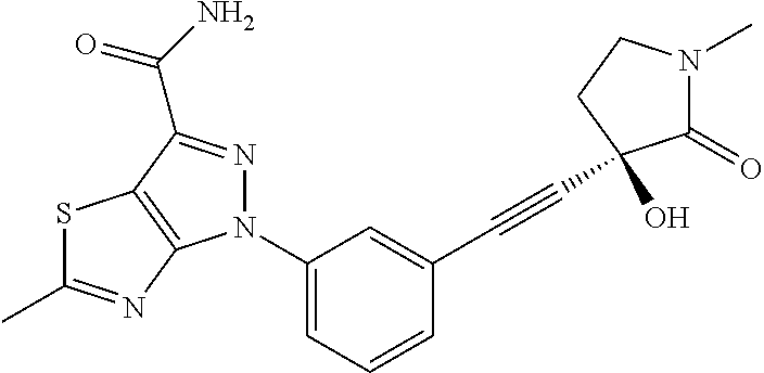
N1(C2=CC=CC(C#CC3(O)C(=O)N(C)CC3)=C2)N=C(C(=O)N)C2=C1N=C(C)S2
